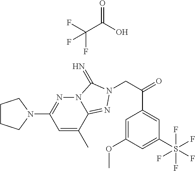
C1CCN(C2=NN3C(=NN(CC(=O)C4=CC(S(F)(F)(F)(F)F)=CC(OC)=C4)C3=N)C(C)=C2)C1.C(C(O)=O)(F)(F)F
